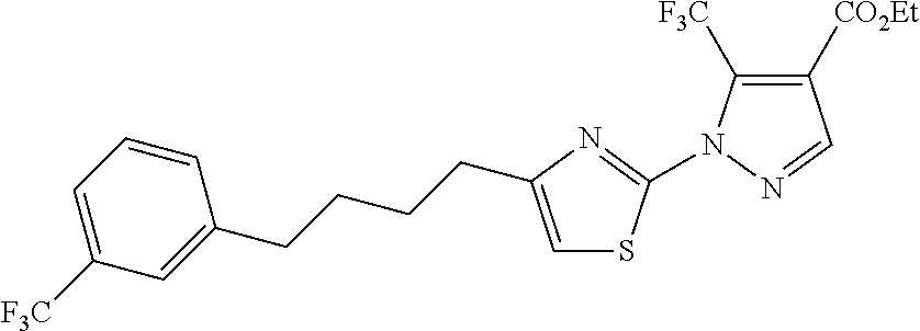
C1=CC(CCCCC2=CSC(N3C([F3C])=C([CO2Et])C=N3)=N2)=CC([F3C])=C1
